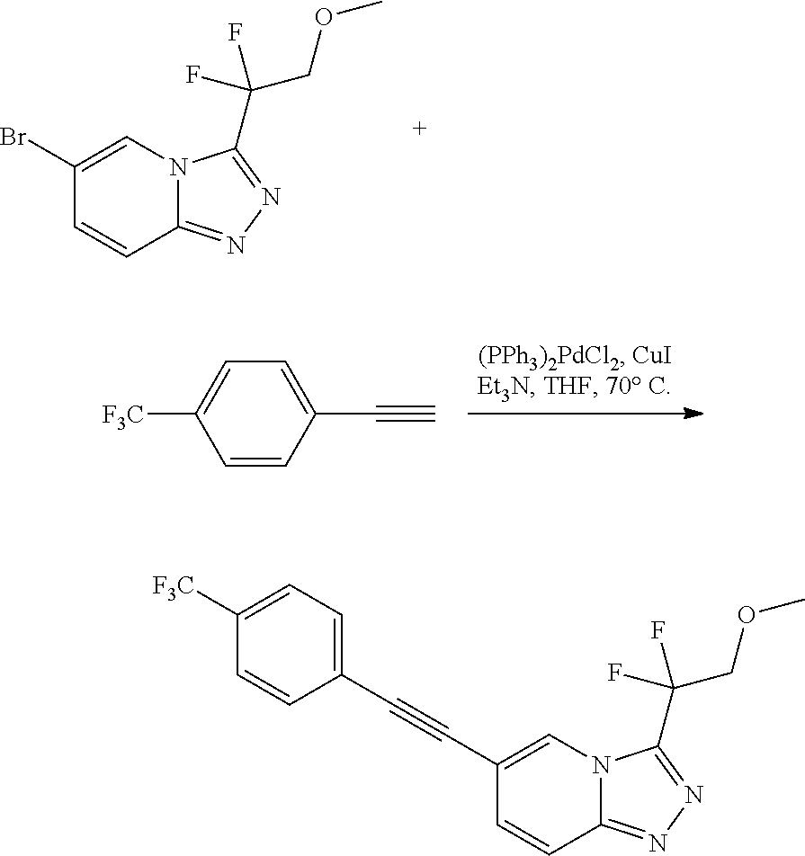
N12C(=NN=C1C(F)(COC)F)C=CC(Br)=C2.C1=CC(C#C)=CC=C1[F3C].C1=CC(C#CC2=CN3C(=NN=C3C(F)(COC)F)C=C2)=CC=C1[F3C]
